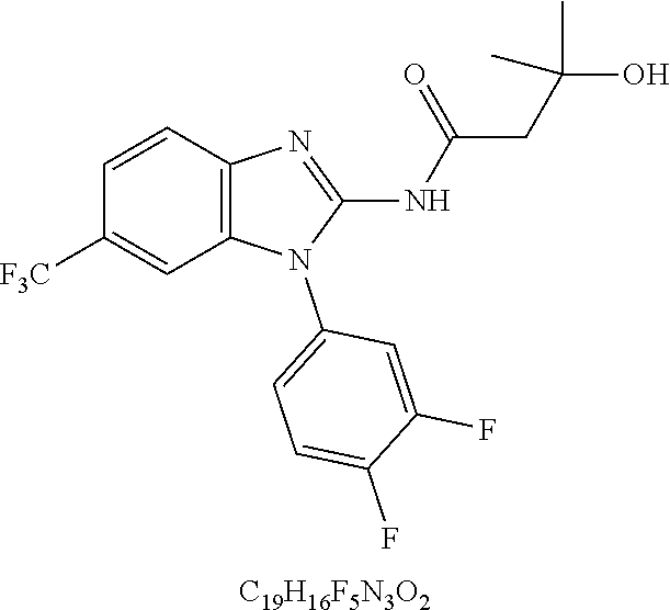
[C19H16F5N3O2].C1=CC2=C(C=C1[F3C])N(C1=CC=C(F)C(F)=C1)C(NC(=O)CC(O)(C)C)=N2
